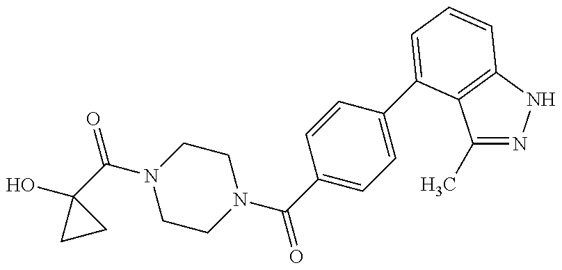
OC1(C(=O)N2CCN(C(=O)C3=CC=C(C4=CC=CC5=C4C(C)=NN5)C=C3)CC2)CC1
